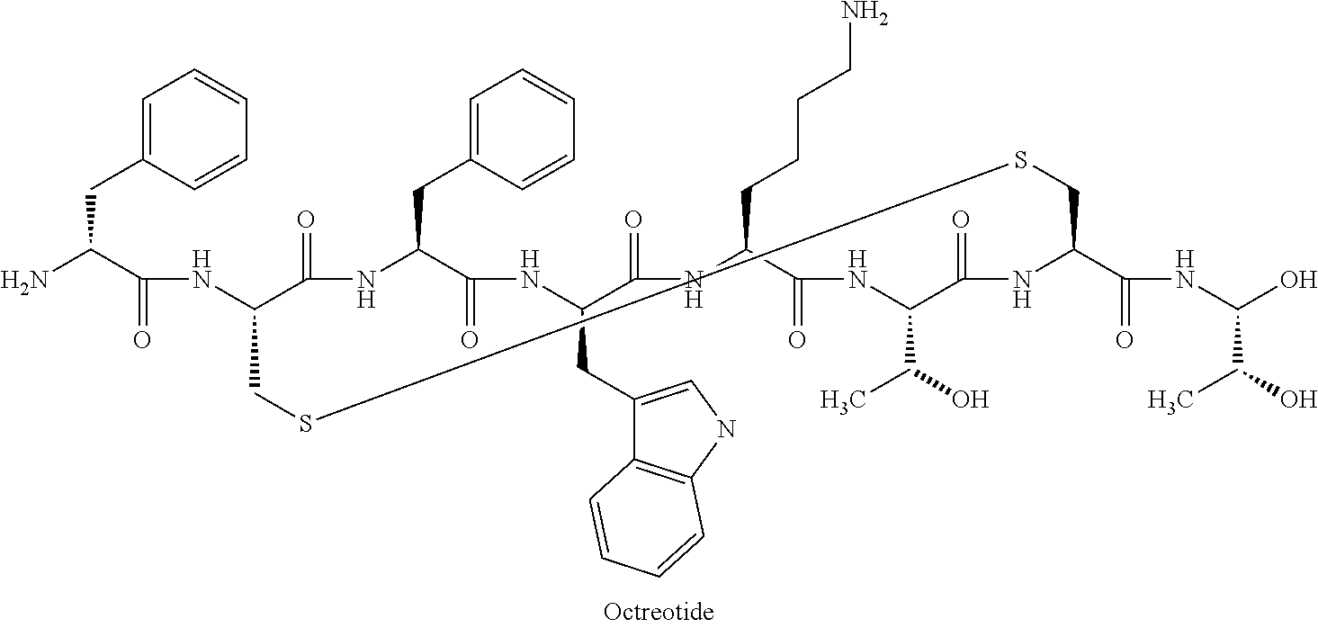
C1=C(CC(N)C(NC2C(=O)NC(CC3=CC=CC=C3)C(=O)NC(CC3=CNC4=C3C=CC=C4)C(=O)NC(CCCCN)C(=O)NC(C(O)C)C(=O)NC(C(=O)NC(O)C(O)C)CSSC2)=O)C=CC=C1
